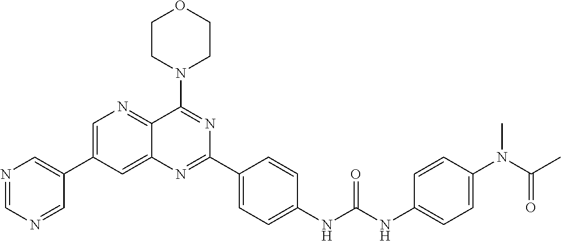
C1=C(C2=CN=CN=C2)C=C2C(=N1)C(N1CCOCC1)=NC(C1=CC=C(NC(NC3=CC=C(N(C(C)=O)C)C=C3)=O)C=C1)=N2
